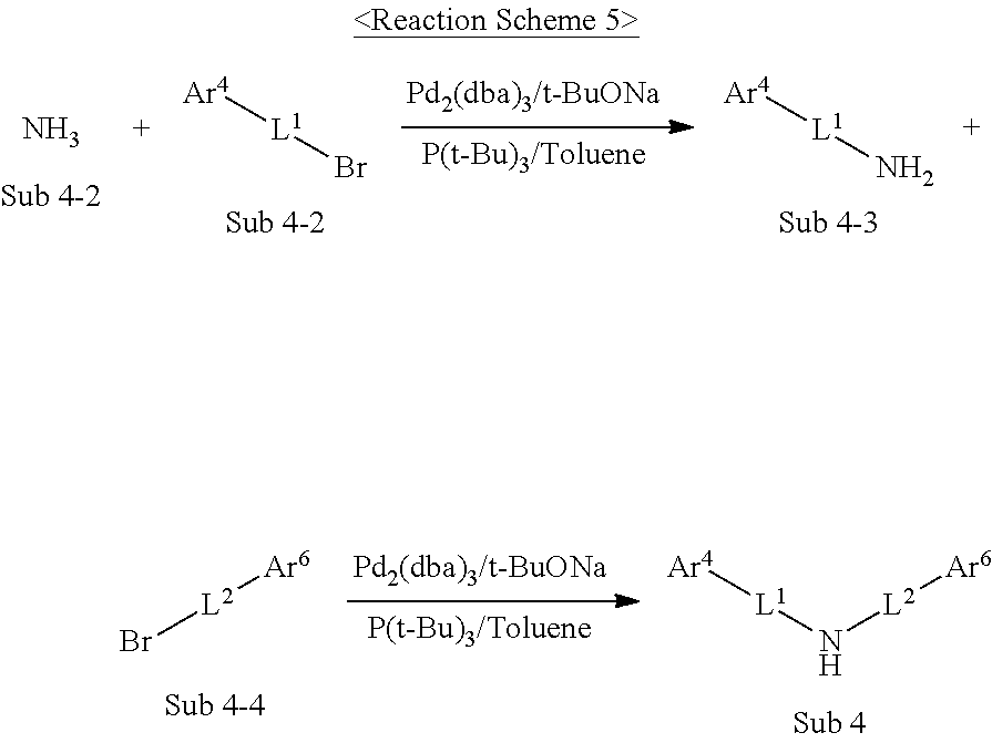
[Ar6][L2]Br.[Ar4][L1]N[L2][Ar6].N.[Ar4][L1]Br.[Ar4][L1]N
